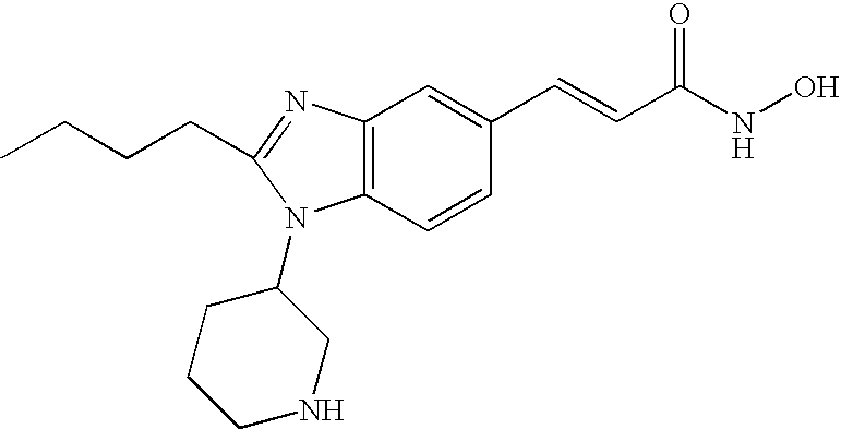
C12=C(C=CC(C=CC(NO)=O)=C1)N(C1CCCNC1)C(CCCC)=N2
